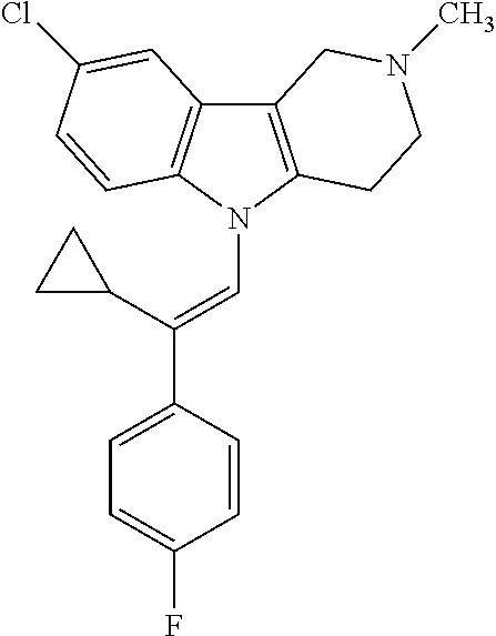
C12=C(N(C=C(C3=CC=C(F)C=C3)C3CC3)C3=C1C=C(Cl)C=C3)CCN(C)C2
